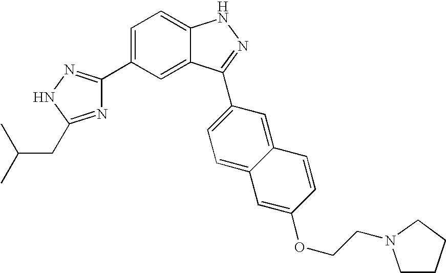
C1=C(C2=NNC(CC(C)C)=N2)C=C2C(=C1)NN=C2C1=CC=C2C(=C1)C=CC(OCCN1CCCC1)=C2
